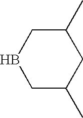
C1C(C)CC(C)CB1
